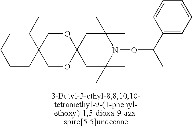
C12(CC(C)(C)N(OC(C)C3=CC=CC=C3)C(C)(C)C1)OCC(CC)(CCCC)CO2
